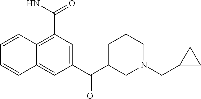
C1=CC2=C(C(N)=O)C=C(C(C3CN(CC4CC4)CCC3)=O)C=C2C=C1
